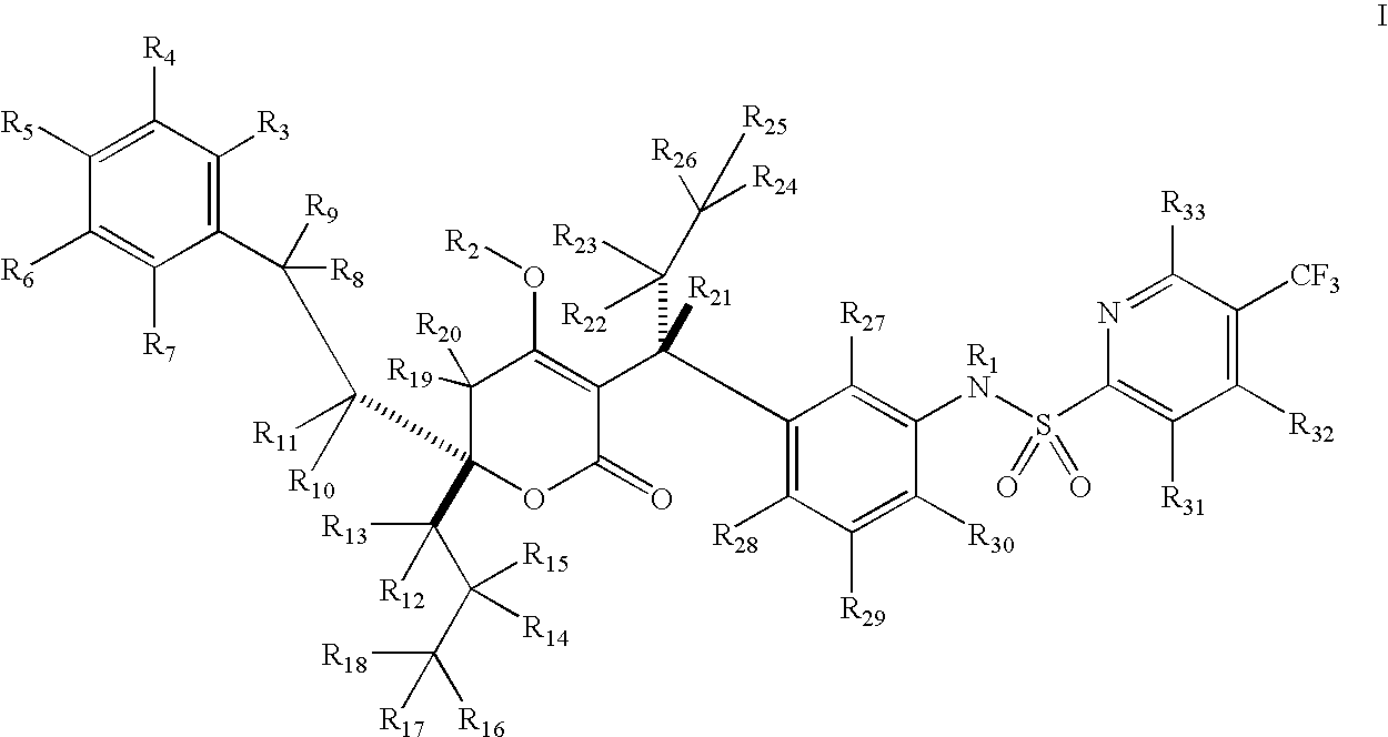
C1([R5])=C([R4])C([R3])=C(C([R9])([R8])C([R11])([R10])C2(C([R13])([R12])C([R15])([R14])C([R16])([R17])[R18])OC(=O)C(C(C(C([R26])([R25])[R24])([R22])[R23])([R21])C3=C([R28])C([R29])=C([R30])C([R1N]S(C4=C([R31])C([R32])=C([CF3])C([R33])=N4)(=O)=O)=C3[R27])=C(O[R2])C2([R19])[R20])C([R7])=C1[R6]
